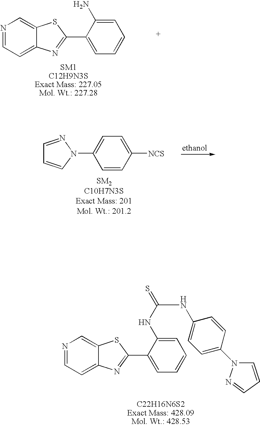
N1=CC=C2C(=C1)SC(C1=CC=CC=C1N)=N2.C1=CN(C2=CC=C([NCS])C=C2)N=C1.N1=CC=C2C(=C1)SC(C1=CC=CC=C1NC(=S)NC1=CC=C(N3N=CC=C3)C=C1)=N2
